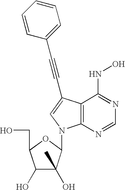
C1(O)C(O)(C)C(N2C3=C(C(NO)=NC=N3)C(C#CC3=CC=CC=C3)=C2)OC1CO
